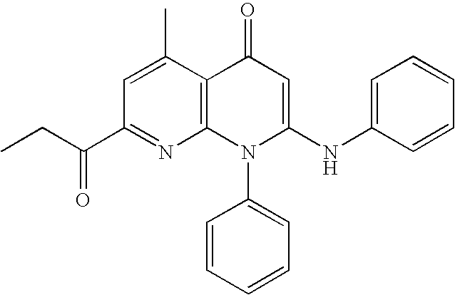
C1(C(CC)=O)=NC2=C(C(C)=C1)C(=O)C=C(NC1=CC=CC=C1)N2C1=CC=CC=C1
